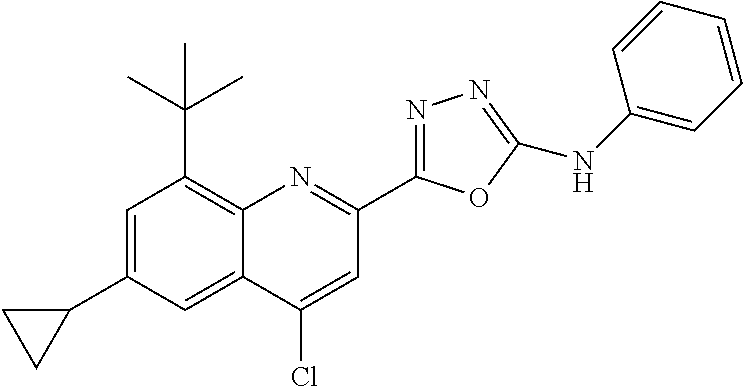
C12=C(C(C)(C)C)C=C(C3CC3)C=C1C(Cl)=CC(C1=NN=C(NC3=CC=CC=C3)O1)=N2
